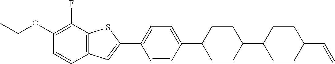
CCOC1=C(F)C2=C(C=C1)C=C(C1=CC=C(C3CCC(C4CCC(C=C)CC4)CC3)C=C1)S2
